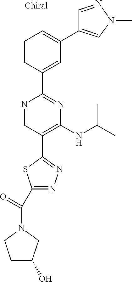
C1(NC(C)C)=C(C2=NN=C(C(=O)N3CC(O)CC3)S2)C=NC(C2=CC(C3=CN(C)N=C3)=CC=C2)=N1
